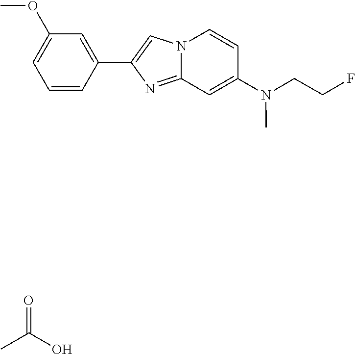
C1=CC(C2=CN3C(=N2)C=C(N(CCF)C)C=C3)=CC(OC)=C1.O=C(O)C
